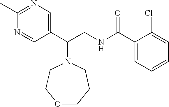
C1(C)=NC=C(C(CNC(C2=CC=CC=C2Cl)=O)N2CCOCCC2)C=N1
